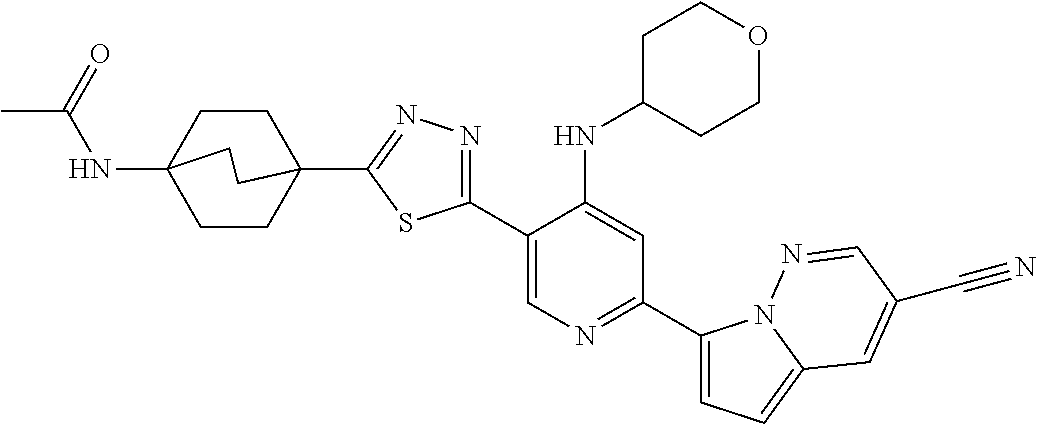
C1(C2=CN=C(C3=CC=C4N3N=CC(C#N)=C4)C=C2NC2CCOCC2)=NN=C(C23CCC(NC(=O)C)(CC2)CC3)S1
